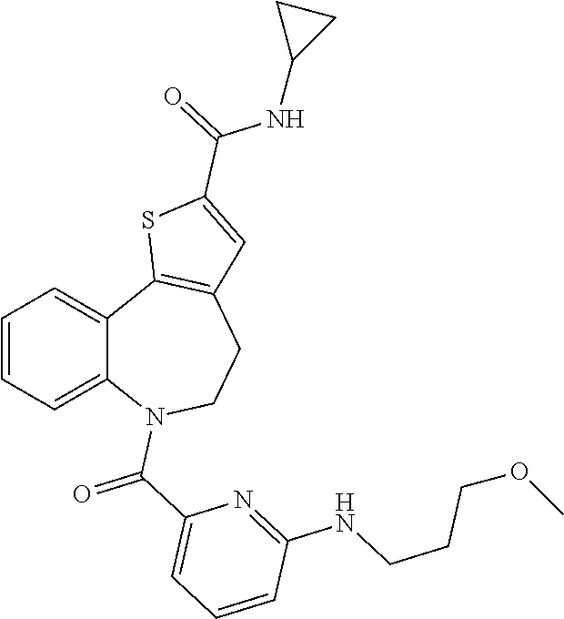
C1=CC=C2C(=C1)C1=C(CCN2C(C2=CC=CC(NCCCOC)=N2)=O)C=C(C(=O)NC2CC2)S1
